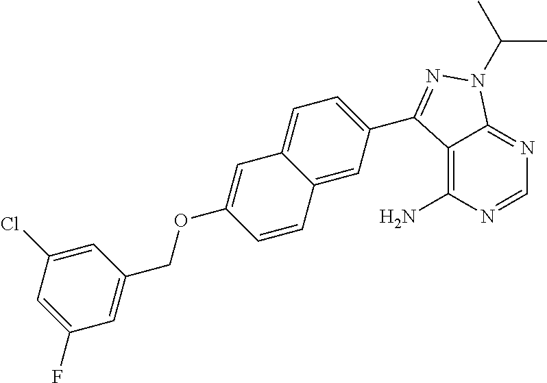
C12=C(N)N=CN=C1N(C(C)C)N=C2C1=CC=C2C(=C1)C=CC(OCC1=CC(F)=CC(Cl)=C1)=C2
